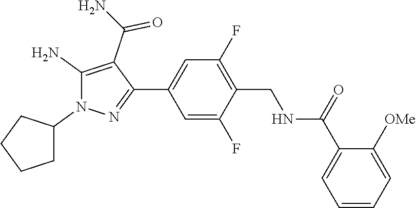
C1(C2=CC(F)=C(CNC(C3=CC=CC=C3[OMe])=O)C(F)=C2)=NN(C2CCCC2)C(N)=C1C(N)=O
